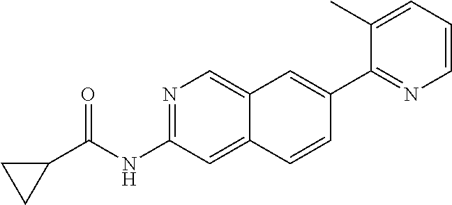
C1(C2=CC3=CN=C(NC(=O)C4CC4)C=C3C=C2)=NC=CC=C1C
